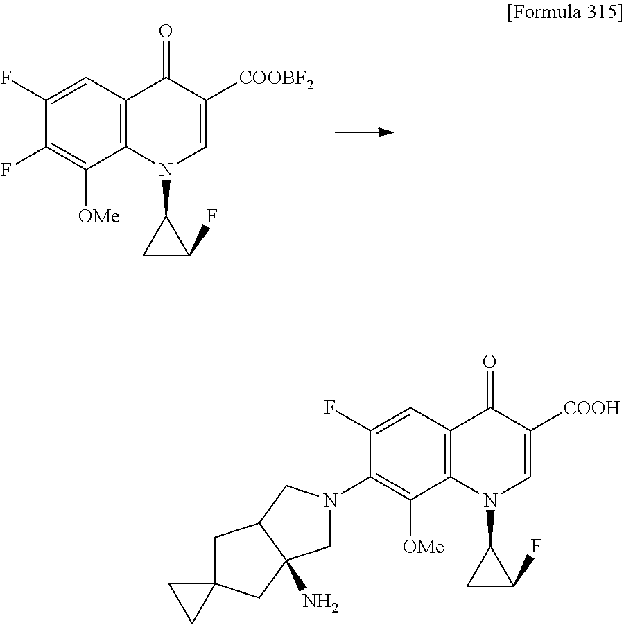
C1(F)=CC2=C(C([OMe])=C1F)N(C1CC1F)C=C([COOBF2])C2=O.C1(F)=CC2=C(C([OMe])=C1N1CC3(N)C(C1)CC1(C3)CC1)N(C1CC1F)C=C([COOH])C2=O
